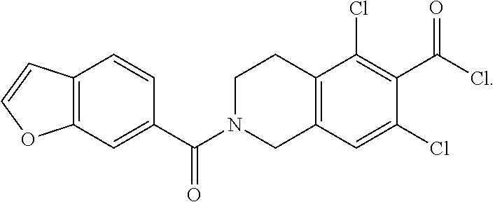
C12=C(C=C(C(N3CC4=C(CC3)C(Cl)=C(C(Cl)=O)C(Cl)=C4)=O)C=C1)OC=C2
